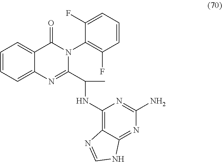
C1=CC=C2C(=C1)C(=O)N(C1=C(F)C=CC=C1F)C(C(C)NC1=C3C(=NC(N)=N1)NC=N3)=N2
